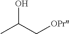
C(C)(O)C[OPrn]
